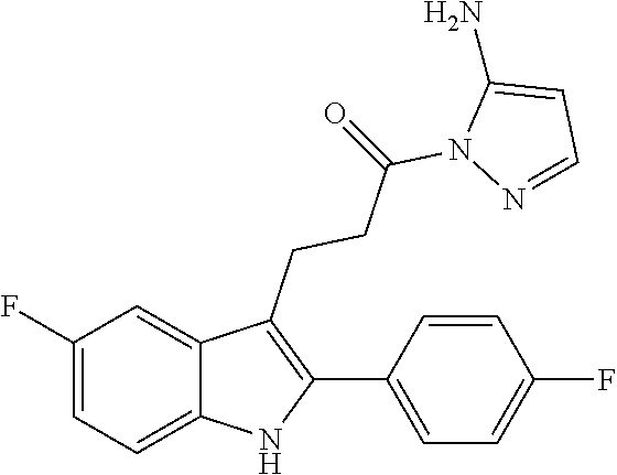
C1=CC(F)=CC=C1C1=C(CCC(=O)N2N=CC=C2N)C2=CC(F)=CC=C2N1
